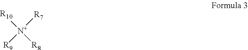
[N+]([R8])([R10])([R7])[R9]
